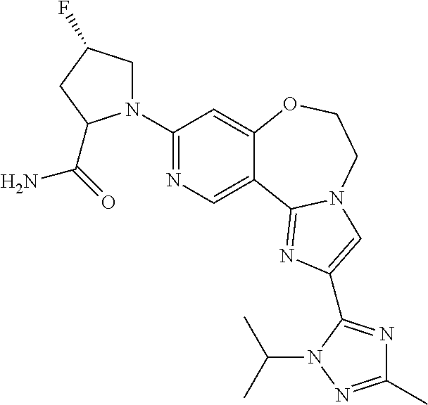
C1(N2CC(F)CC2C(=O)N)=NC=C2C(=C1)OCCN1C2=NC(C2=NC(C)=NN2C(C)C)=C1
